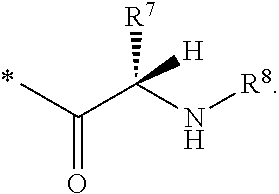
CC(C(N[R8])([R7])[H])=O
